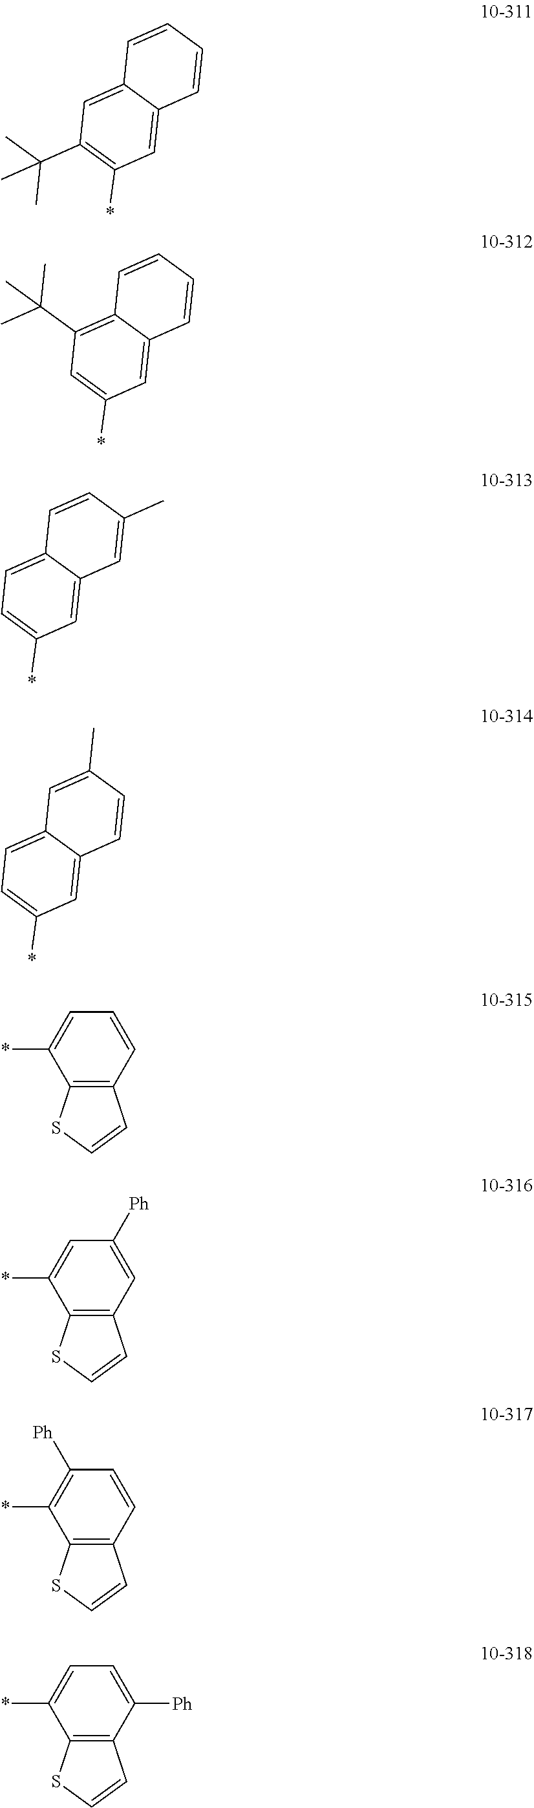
C1=C2C(=CC(C(C)(C)C)=C1*)C=CC=C2.C1=C2C(=C(C(C)(C)C)C=C1*)C=CC=C2.C1=C2C(=CC=C1*)C=CC(C)=C2.C1=C2C(=CC=C1*)C=C(C)C=C2.C12=C(C=CC=C1*)C=CS2.C12=C(C=C([Ph])C=C1*)C=CS2.C12=C(C=CC([Ph])=C1*)C=CS2.C12=C(C([Ph])=CC=C1*)C=CS2
